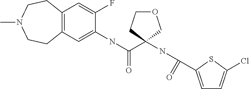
C12=C(C=C(NC(C3(NC(=O)C4=CC=C(Cl)S4)COCC3)=O)C(F)=C1)CCN(C)CC2
